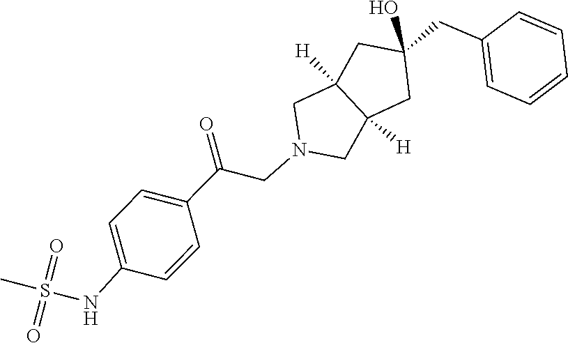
C1=CC=CC=C1CC1(O)CC2([H])C([H])(CN(CC(C3=CC=C(NS(=O)(=O)C)C=C3)=O)C2)C1
